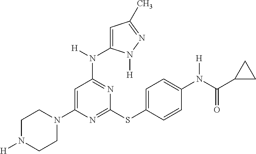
N1=C(SC2=CC=C(N(C(C3CC3)=O)[H])C=C2)N=C(N(C2=CC(C)=NN2[H])[H])C=C1N1CCN([H])CC1
